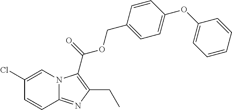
C1(Cl)=CN2C(=NC(CC)=C2C(OCC2=CC=C(OC3=CC=CC=C3)C=C2)=O)C=C1
